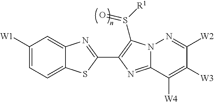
C1([W1])=CC=C2C(=C1)N=C(C1=C(S([R1])=O)N3C(=N1)C([W4])=C([W3])C([W2])=N3)S2
